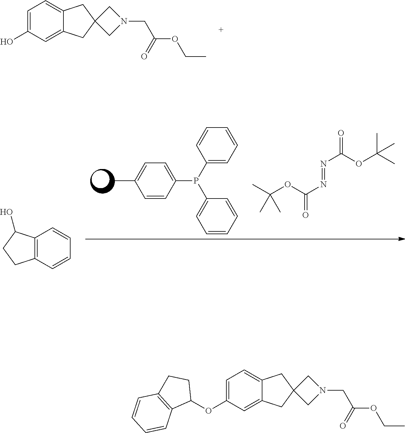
C1=C(O)C=C2C(=C1)CC1(C2)CN(CC(=O)OCC)C1.CC1=CC=C(P(C2=CC=CC=C2)C2=CC=CC=C2)C=C1.CC(OC(N=NC(OC(C)(C)C)=O)=O)(C)C.C12=C(C=CC=C1)CCC2O.C1=C(OC2CCC3=C2C=CC=C3)C=C2C(=C1)CC1(C2)CN(CC(=O)OCC)C1
